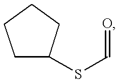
O=CSC1CCCC1
